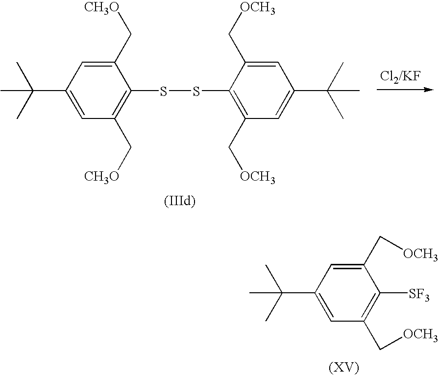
C1(C(C)(C)C)=CC(C[OCH3])=C([SF3])C(C[OCH3])=C1.[Cl2/KF].C1(C(C)(C)C)=CC(C[CH3O])=C(SSC2=C(C[OCH3])C=C(C(C)(C)C)C=C2C[OCH3])C(C[CH3O])=C1
